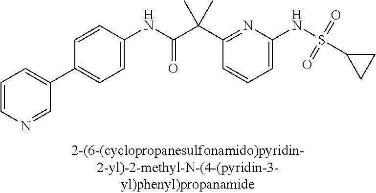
C1(NC(=O)C(C2=NC(NS(C3CC3)(=O)=O)=CC=C2)(C)C)=CC=C(C2=CC=CN=C2)C=C1
